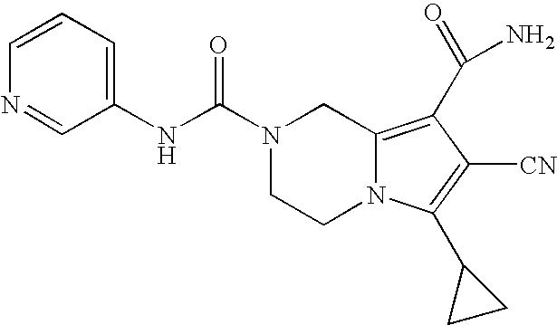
C1=CC=C(NC(N2CCN3C(=C(C(N)=O)C([CN])=C3C3CC3)C2)=O)C=N1
